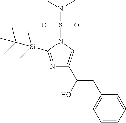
N1=C([Si](C)(C)C(C)(C)C)N(S(N(C)C)(=O)=O)C=C1C(CC1=CC=CC=C1)O
